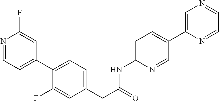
N1=CC=C(C2=CC=C(CC(=O)NC3=CC=C(C4=CN=CC=N4)C=N3)C=C2F)C=C1F
